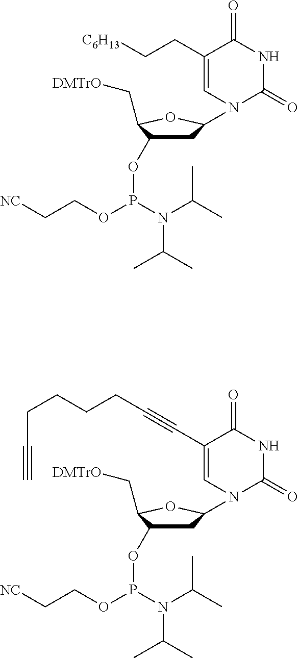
C(C#CC1=CN(C2CC(OP(N(C(C)C)C(C)C)OCC[NC])C(C[DMTrO])O2)C(=O)NC1=O)CCCC#C.C(C1=CN(C2CC(OP(N(C(C)C)C(C)C)OCC[NC])C(C[DMTrO])O2)C(=O)NC1=O)C[C6H13]
